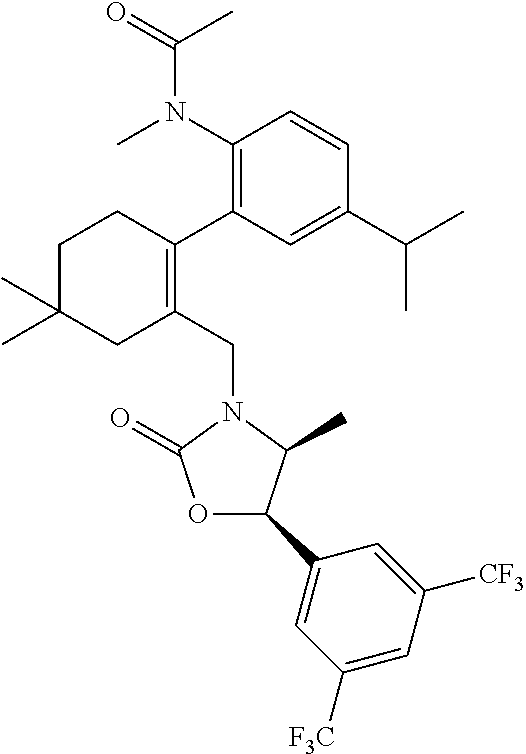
C1C(C)(C)CC(CN2C(=O)OC(C3=CC([F3C])=CC([CF3])=C3)C2C)=C(C2=C(N(C)C(C)=O)C=CC(C(C)C)=C2)C1
